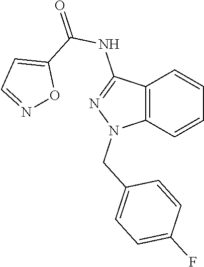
C12=C(C=CC=C1)N(CC1=CC=C(F)C=C1)N=C2NC(=O)C1=CC=NO1
